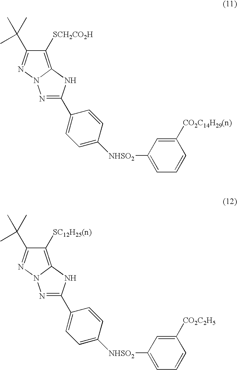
C1([SCH2CO2H])=C2N(N=C1C(C)(C)C)N=C(C1=CC=C([NHSO2]C3=CC=CC([CO2C14H29(n)])=C3)C=C1)N2.C1([SC12H25(n)])=C2N(N=C1C(C)(C)C)N=C(C1=CC=C([NHSO2]C3=CC=CC([CO2C2H5])=C3)C=C1)N2
